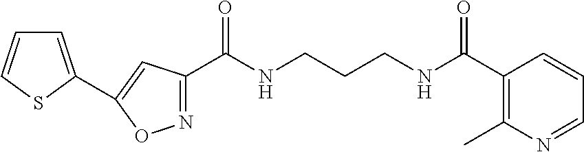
N1=C(C(NCCCNC(C2=C(C)N=CC=C2)=O)=O)C=C(C2=CC=CS2)O1
